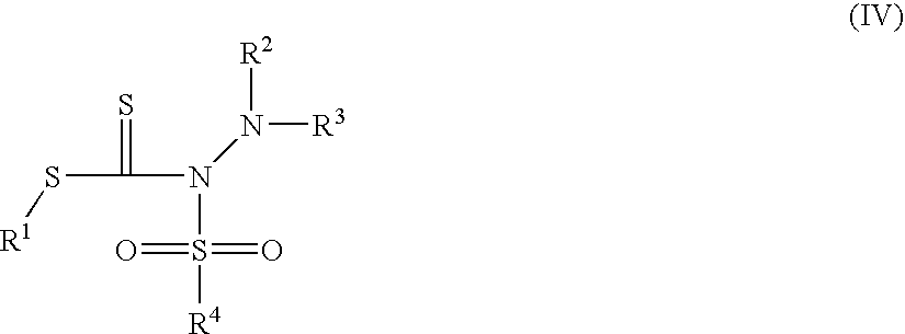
S(C(N(S([R4])(=O)=O)N([R2])[R3])=S)[R1]
